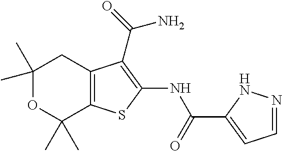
C1(C)(C)OC(C)(C)C2=C(C1)C(C(N)=O)=C(NC(C1=CC=NN1)=O)S2
